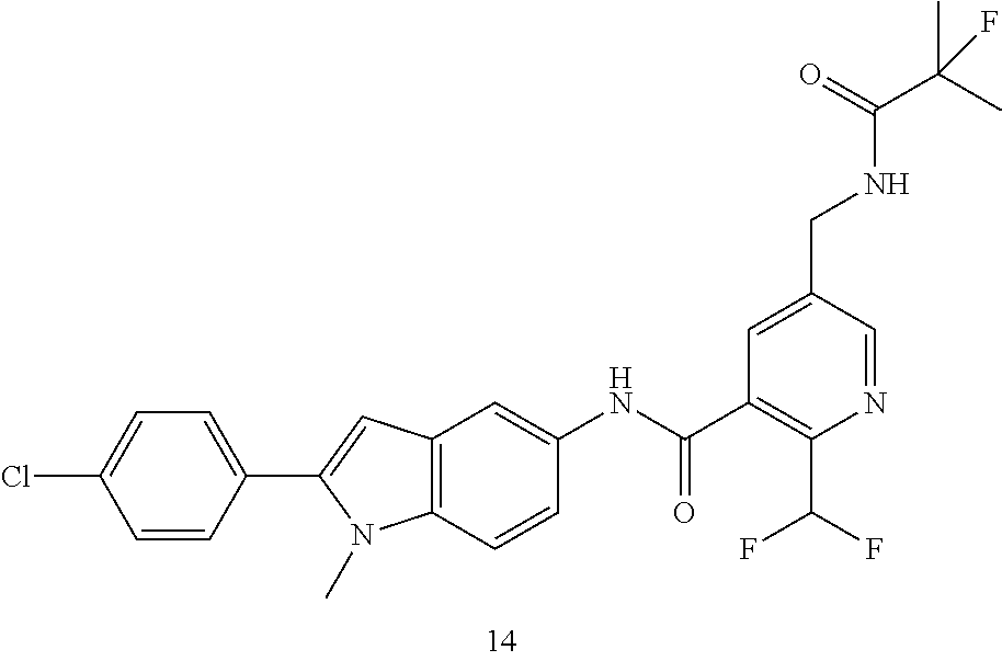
C1=C(CNC(C(C)(C)F)=O)C=NC(C(F)F)=C1C(NC1=CC2=C(C=C1)N(C)C(C1=CC=C(Cl)C=C1)=C2)=O
